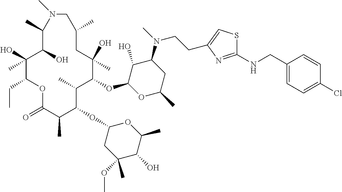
C1(O)C(OC2C(C)C(OC3CC(OC)(C)C(O)C(C)O3)C(C)C(=O)OC(CC)C(O)(C)C(O)C(C)N(C)CC(C)CC2(O)C)OC(C)CC1N(C)CCC1=CSC(NCC2=CC=C(Cl)C=C2)=N1
